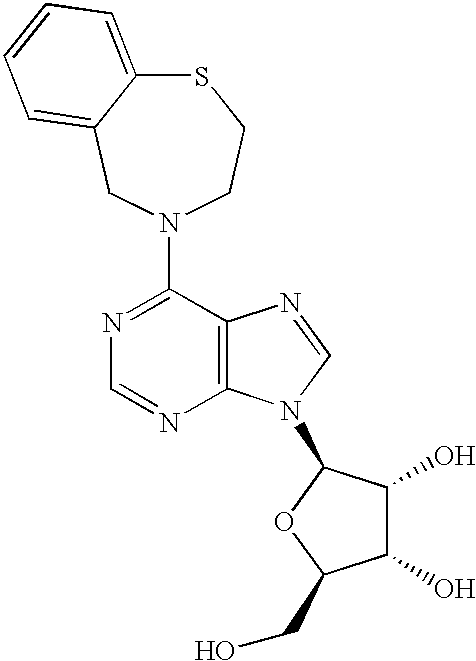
C1(N2CC3=CC=CC=C3SCC2)=NC=NC2=C1N=CN2C1C(O)C(O)C(CO)O1
